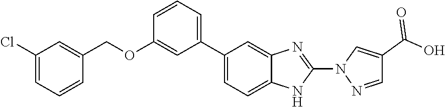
C1(C2=CC=CC(OCC3=CC(Cl)=CC=C3)=C2)=CC=C2C(=C1)N=C(N1N=CC(C(O)=O)=C1)N2
